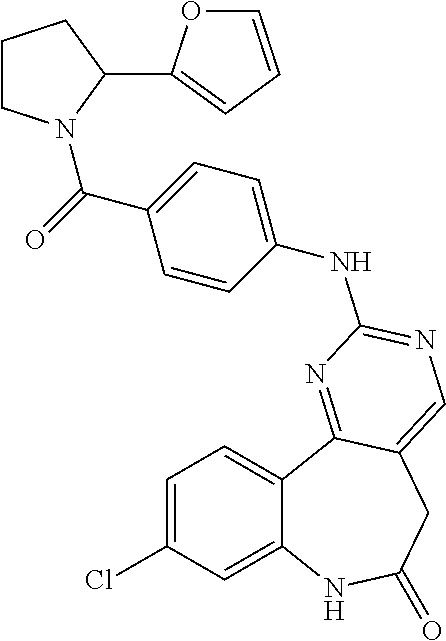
C1=C(Cl)C=C2C(=C1)C1=NC(NC3=CC=C(C(=O)N4CCCC4C4=CC=CO4)C=C3)=NC=C1CC(=O)N2
